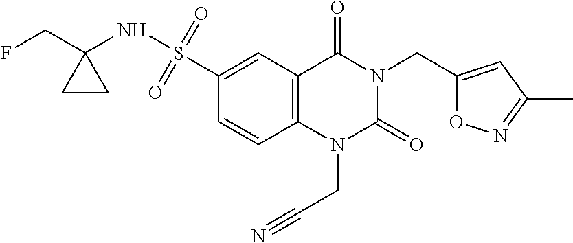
O1C(CN2C(=O)N(CC#N)C3=C(C2=O)C=C(S(NC2(CF)CC2)(=O)=O)C=C3)=CC(C)=N1
